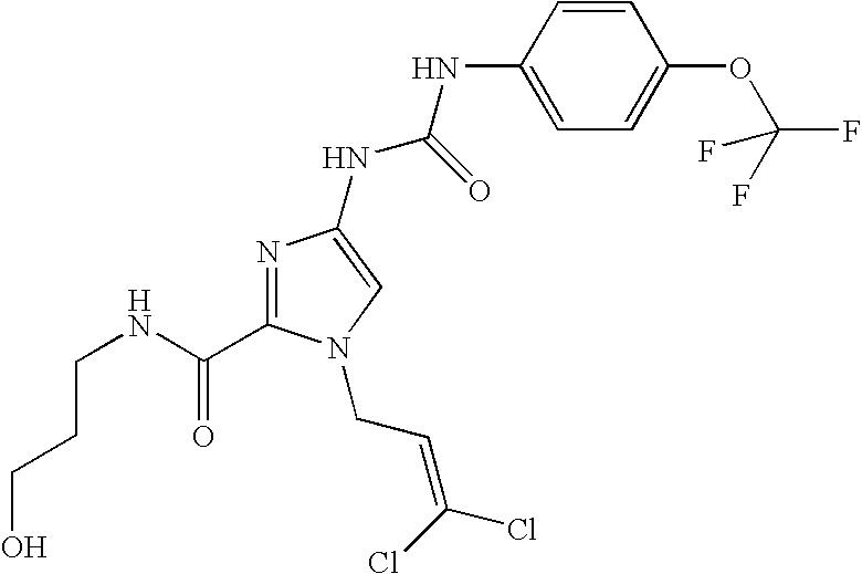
C(CNC(=O)C1=NC(NC(NC2=CC=C(OC(F)(F)F)C=C2)=O)=CN1CC=C(Cl)Cl)CO
